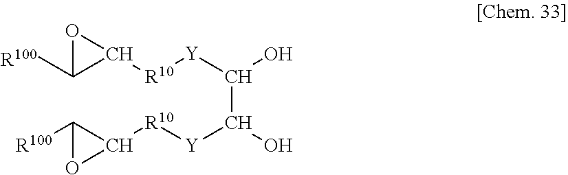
O1C([R100])C1[R10][Y]C(C([Y][R10]C1C([R100])O1)O)O
